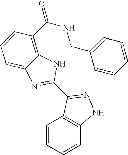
C1=CC=CC2=C1C(C1=NC3=CC=CC(C(=O)NCC4=CC=CC=C4)=C3N1)=NN2
